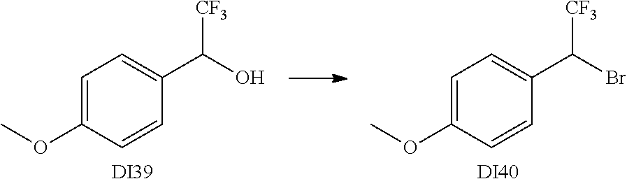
C1=C(OC)C=CC(C(O)[CF3])=C1.[DI39].C1=C(OC)C=CC(C(Br)[CF3])=C1.[DI40]
